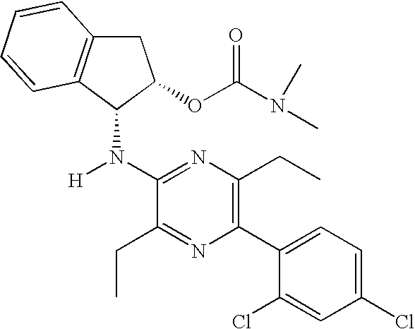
C1(N([H])C2C3=C(CC2OC(N(C)C)=O)C=CC=C3)=NC(CC)=C(C2=CC=C(Cl)C=C2Cl)N=C1CC
